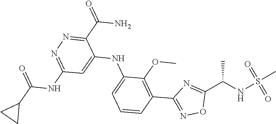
C1=CC=C(NC2=CC(NC(C3CC3)=O)=NN=C2C(N)=O)C(OC)=C1C1=NOC(C(NS(C)(=O)=O)C)=N1
